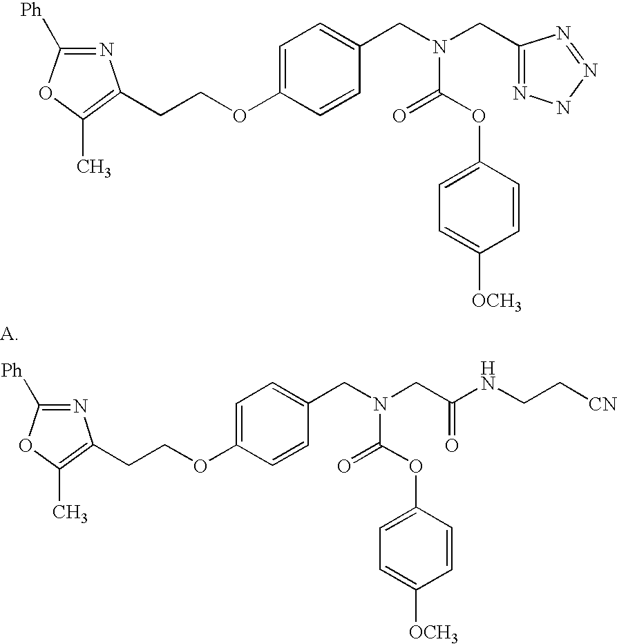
N1=C([Ph])OC(C)=C1CCOC1=CC=C(CN(CC(NCC[CN])=O)C(=O)OC2=CC=C([OCH3])C=C2)C=C1.N1=C([Ph])OC(C)=C1CCOC1=CC=C(CN(CC2=NNN=N2)C(=O)OC2=CC=C([OCH3])C=C2)C=C1
